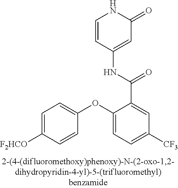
C1=CC(NC(C2=CC([CF3])=CC=C2OC2=CC=C([F2HCO])C=C2)=O)=CC(=O)N1
